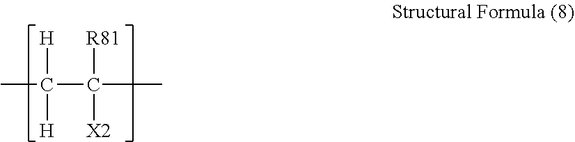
[H]C([H])(C)C(C)([R81])[X2]
